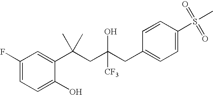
C1=C(O)C(C(CC(CC2=CC=C(S(C)(=O)=O)C=C2)([CF3])O)(C)C)=CC(F)=C1
